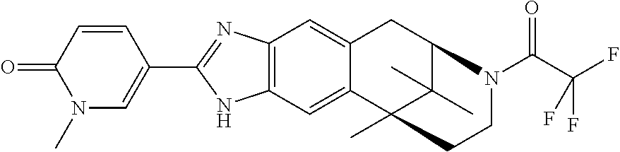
C12=C(C=C3C(=C1)CC1C(C)(C)C3(C)CCN1C(C(F)(F)F)=O)NC(C1=CN(C)C(=O)C=C1)=N2
